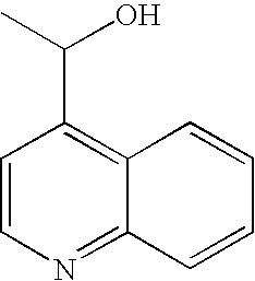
C1=CN=C2C(=C1C(O)C)C=CC=C2
